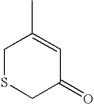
C1SCC(=O)C=C1C
